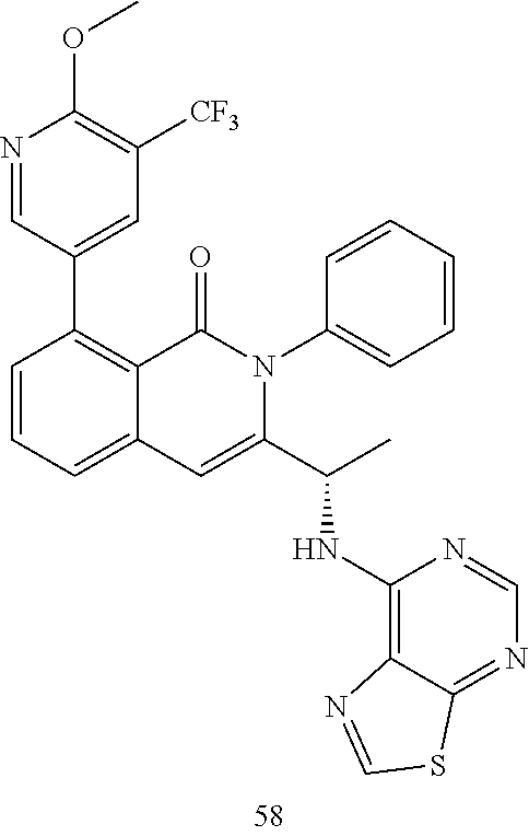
N1=CC(C2=C3C(=CC=C2)C=C(C(C)NC2=C4C(=NC=N2)SC=N4)N(C2=CC=CC=C2)C3=O)=CC([CF3])=C1OC
